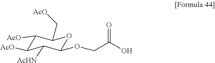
C1([AcO])C([AcO])C([AcHN])C(OCC(O)=O)OC1C[AcO]
